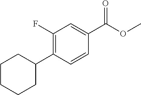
C1(C2CCCCC2)=C(F)C=C(C(=O)OC)C=C1
